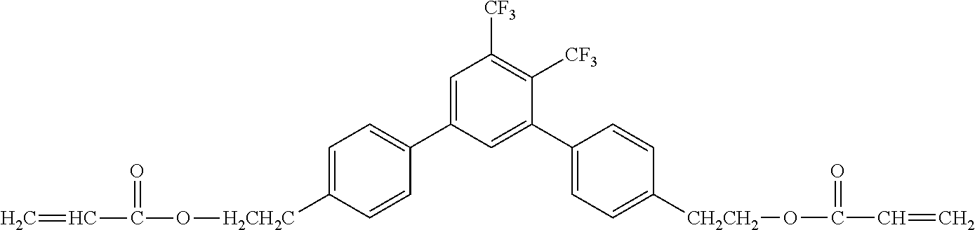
C1=C(C2=CC=C([H2CH2C]OC(C=C)=O)C=C2)C=C(C2=CC=C([CH2CH2]OC(C=C)=O)C=C2)C([CF3])=C1[CF3]
